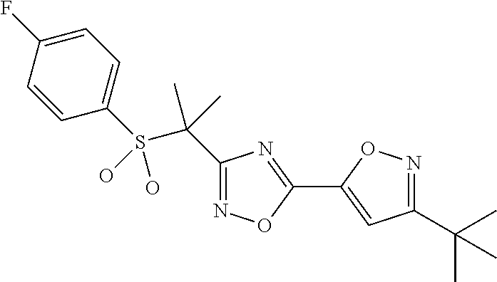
S(C(C)(C)C1=NOC(C2=CC(C(C)(C)C)=NO2)=N1)(C1=CC=C(F)C=C1)(O)O
